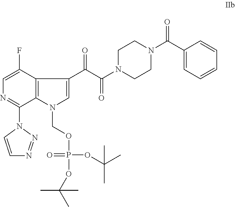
C1=C(F)C2=C(C(N3C=CN=N3)=N1)N(COP(OC(C)(C)C)(OC(C)(C)C)=O)C=C2C(=O)C(N1CCN(C(C2=CC=CC=C2)=O)CC1)=O
